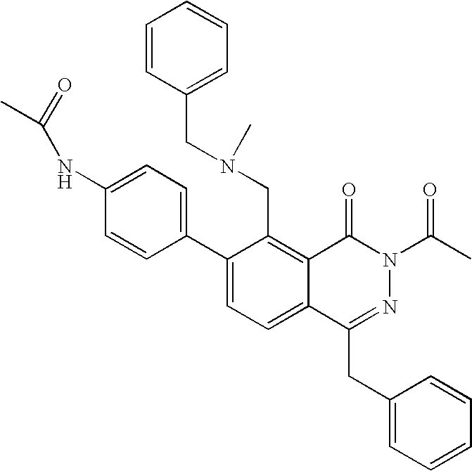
C1(C2=CC=C(NC(C)=O)C=C2)=CC=C2C(=C1CN(CC1=CC=CC=C1)C)C(=O)N(C(C)=O)N=C2CC1=CC=CC=C1
